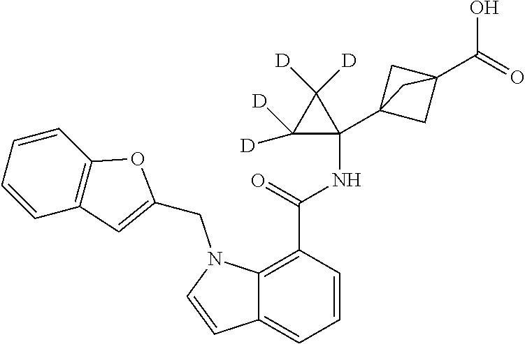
C1=CC(C(=O)NC2(C34CC(C(=O)O)(C3)C4)C([D])([D])C2([D])[D])=C2C(=C1)C=CN2CC1=CC2=C(O1)C=CC=C2
